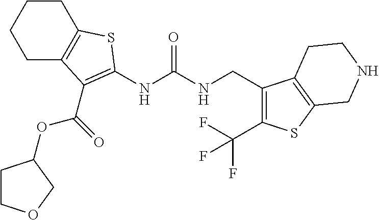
C1C2=C(CCC1)SC(NC(NCC1=C(C(F)(F)F)SC3=C1CCNC3)=O)=C2C(OC1CCOC1)=O
